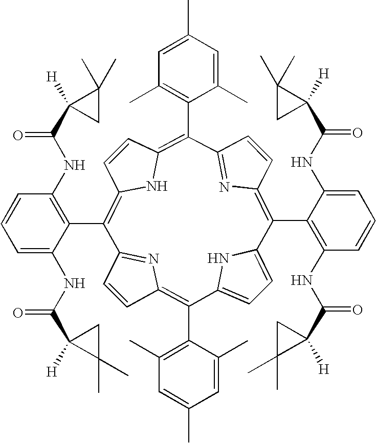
C1=CC2=C(C3=C(C)C=C(C)C=C3C)C3=CC=C(N3)C(C3=C(NC(=O)C4([H])C(C)(C)C4)C=CC=C3NC(C3([H])CC3(C)C)=O)=C3N=C(C(C4=C(C)C=C(C)C=C4C)=C4C=CC(=C(C5=C(NC(C6([H])CC6(C)C)=O)C=CC=C5NC(=O)C5([H])C(C)(C)C5)C1=N2)N4)C=C3
